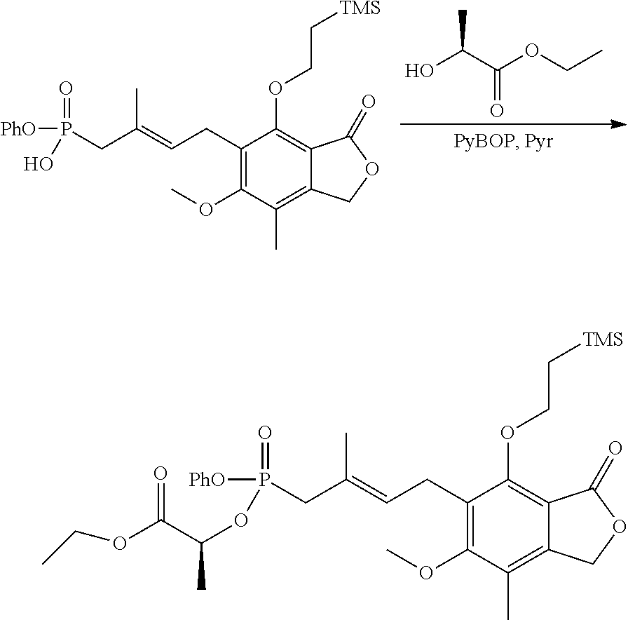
OC(C(OCC)=O)C.C1(CC=C(CP([PhO])(=O)O)C)=C(OC)C(C)=C2C(=C1OCC[TMS])C(=O)OC2.C1(CC=C(CP([PhO])(=O)OC(C(OCC)=O)C)C)=C(OC)C(C)=C2C(=C1OCC[TMS])C(=O)OC2
